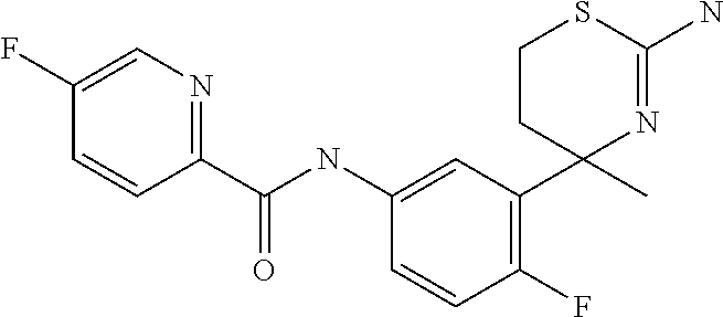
C1(F)=CN=C(C(NC2=CC(C3(C)N=C(N)SCC3)=C(F)C=C2)=O)C=C1
